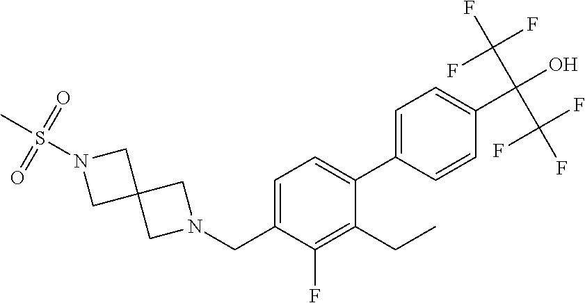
N1(CC2=CC=C(C3=CC=C(C(O)(C(F)(F)F)C(F)(F)F)C=C3)C(CC)=C2F)CC2(C1)CN(S(C)(=O)=O)C2
